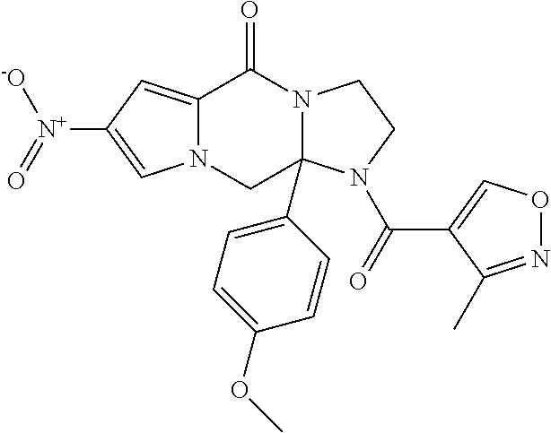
C12=CC([N+](=O)[-O])=CN1CC1(C3=CC=C(OC)C=C3)N(C2=O)CCN1C(=O)C1=CON=C1C
